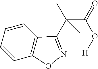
C1=CC=CC2=C1C(C(C(=O)O[H])(C)C)=NO2
